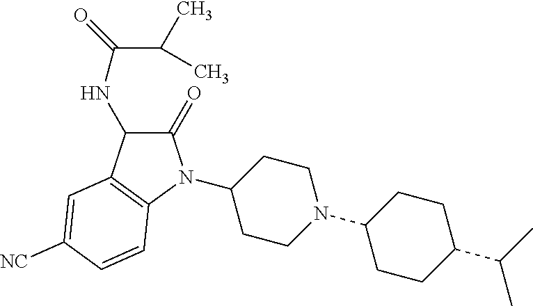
C1(N2C(=O)C(NC(=O)C(C)C)C3=C2C=CC([CN])=C3)CCN(C2CCC(C(C)C)CC2)CC1
